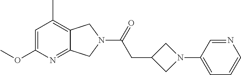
C1=C(OC)N=C2C(=C1C)CN(C(=O)CC1CN(C3=CC=CN=C3)C1)C2
